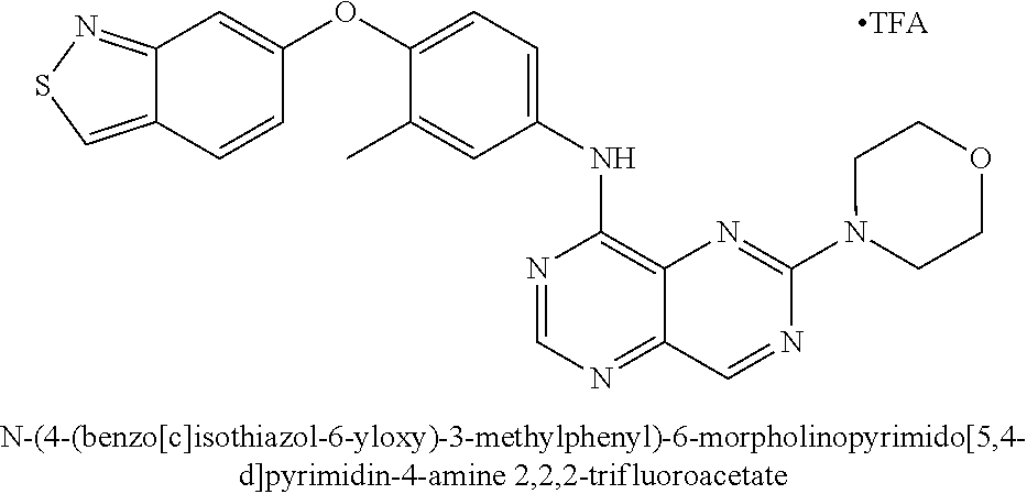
C12=NSC=C1C=CC(OC1=CC=C(NC3=C4C(=NC=N3)C=NC(N3CCOCC3)=N4)C=C1C)=C2
